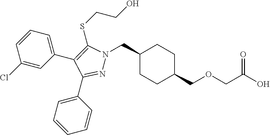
C1(CN2N=C(C3=CC=CC=C3)C(C3=CC=CC(Cl)=C3)=C2SCCO)CCC(COCC(O)=O)CC1
